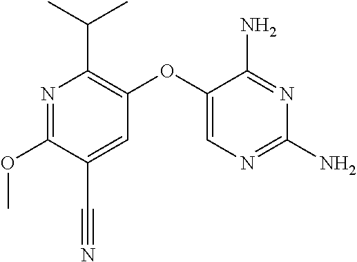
N1=C(OC)C(C#N)=CC(OC2=CN=C(N)N=C2N)=C1C(C)C
